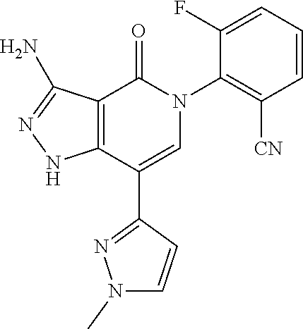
C12=C(C(C3=NN(C)C=C3)=CN(C3=C([CN])C=CC=C3F)C1=O)NN=C2N
